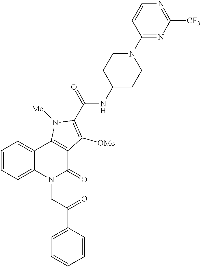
C12=CC=CC=C1C1=C(C(=O)N2CC(C2=CC=CC=C2)=O)C([OMe])=C(C(=O)NC2CCN(C3=NC([CF3])=NC=C3)CC2)N1[Me]
